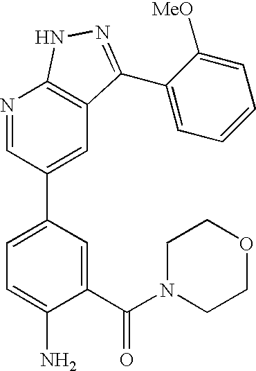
N1=CC(C2=CC=C(N)C(C(N3CCOCC3)=O)=C2)=CC2=C1NN=C2C1=CC=CC=C1[MeO]
